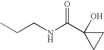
C(CNC(C1(O)CC1)=O)C
